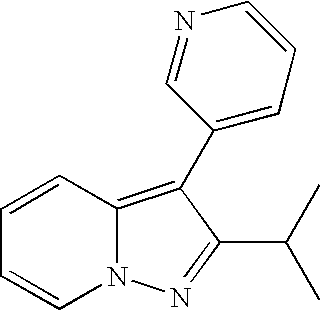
C12=C(C3=CC=CN=C3)C(C(C)C)=NN1C=CC=C2
